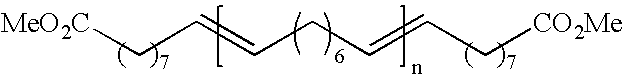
C(C=CCC=CC[CO2Me])[MeO2C]
